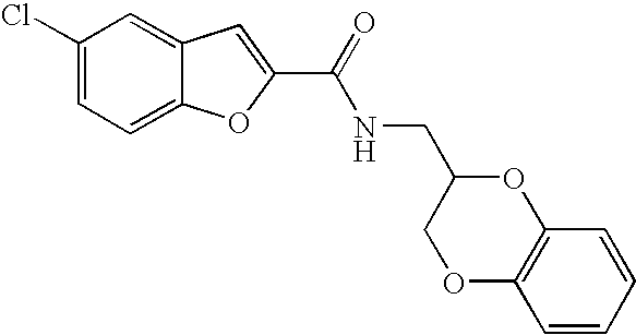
C1(C(=O)NCC2COC3=C(O2)C=CC=C3)=CC2=CC(Cl)=CC=C2O1
